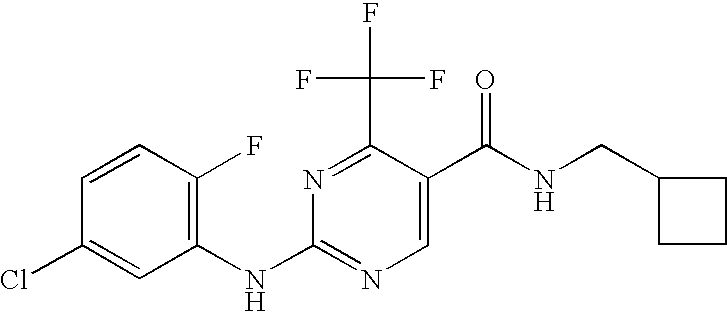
N1=C(C(F)(F)F)C(C(NCC2CCC2)=O)=CN=C1NC1=C(F)C=CC(Cl)=C1
